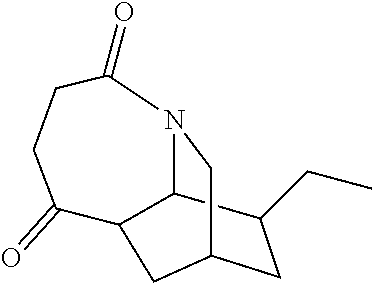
C1C(CC)C2C3CC1CN2C(=O)CCC3=O
